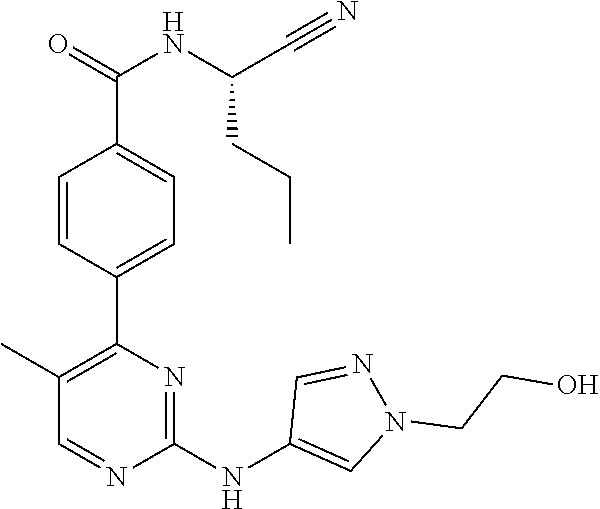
C1(C2=C(C)C=NC(NC3=CN(CCO)N=C3)=N2)=CC=C(C(=O)NC(C#N)CCC)C=C1
